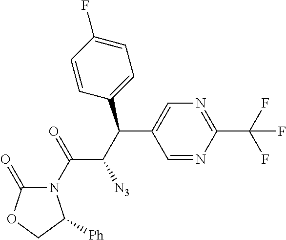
C1=NC(C(F)(F)F)=NC=C1C(C(C(=O)N1C(=O)OCC1[Ph])[N3])C1=CC=C(F)C=C1
